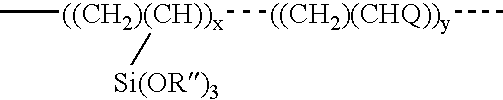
C[((CH2)(CH))x]([((CH2)(CHQ))y]C)[Si(OR)3]
